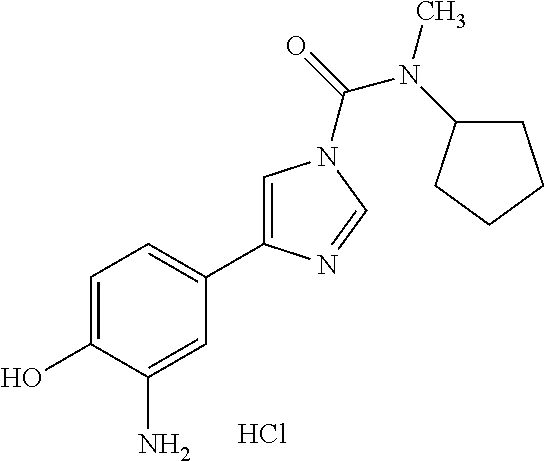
C1=C(O)C(N)=CC(C2=CN(C(=O)N(C)C3CCCC3)C=N2)=C1.Cl
